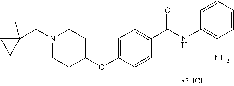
C1=CC=CC(N)=C1NC(C1=CC=C(OC2CCN(CC3(C)CC3)CC2)C=C1)=O
